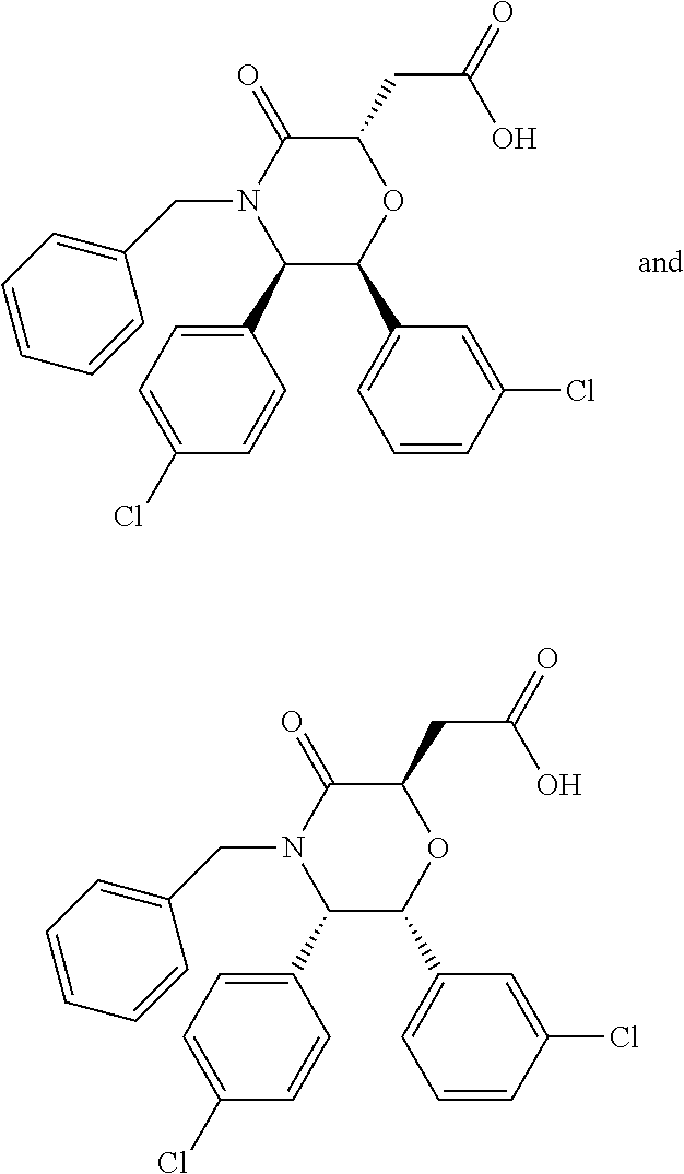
C1(C2=CC=C(Cl)C=C2)C(C2=CC=CC(Cl)=C2)OC(CC(=O)O)C(=O)N1CC1=CC=CC=C1.C1(C2=CC=C(Cl)C=C2)C(C2=CC=CC(Cl)=C2)OC(CC(=O)O)C(=O)N1CC1=CC=CC=C1
